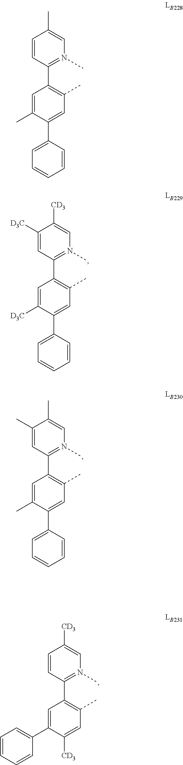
C1([D3C])=CC(C2=C(C)C=C(C3=CC=CC=C3)C([D3C])=C2)=N(C)C=C1[CD3].C1(C)=CC(C2=C(C)C=C(C3=CC=CC=C3)C(C)=C2)=N(C)C=C1C.C1=CC(C2=C(C)C=C([CD3])C(C3=CC=CC=C3)=C2)=N(C)C=C1[CD3].C1=CC(C2=C(C)C=C(C3=CC=CC=C3)C(C)=C2)=N(C)C=C1C
